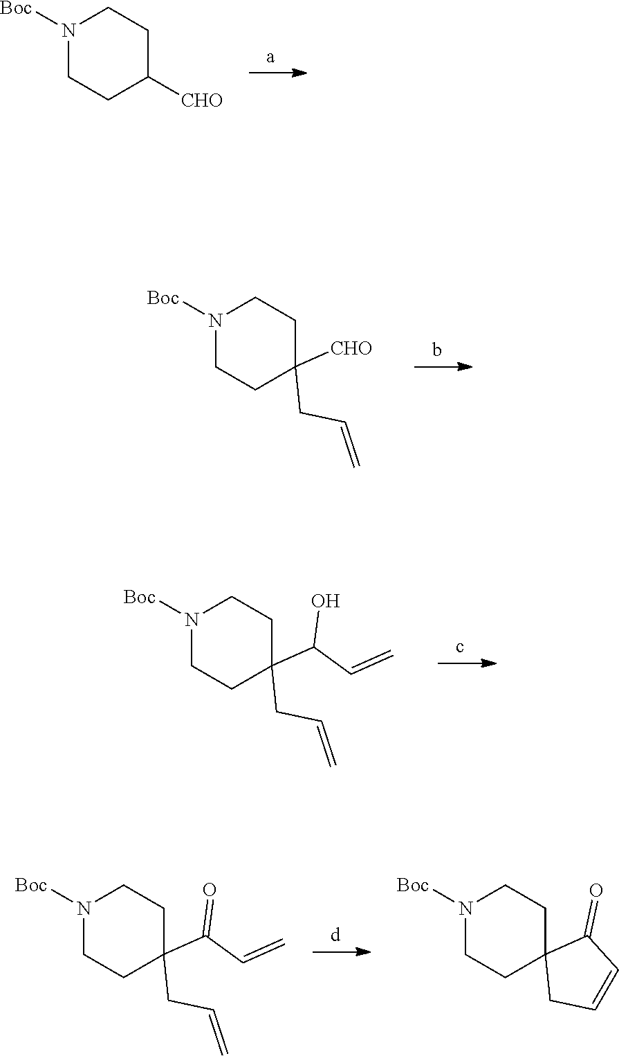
N1([Boc])CCC([CHO])CC1.N1([Boc])CCC(CC=C)([CHO])CC1.N1([Boc])CCC(CC=C)(C(O)C=C)CC1.N1([Boc])CCC(CC=C)(C(=O)C=C)CC1.N1([Boc])CCC2(CC1)CC=CC2=O
